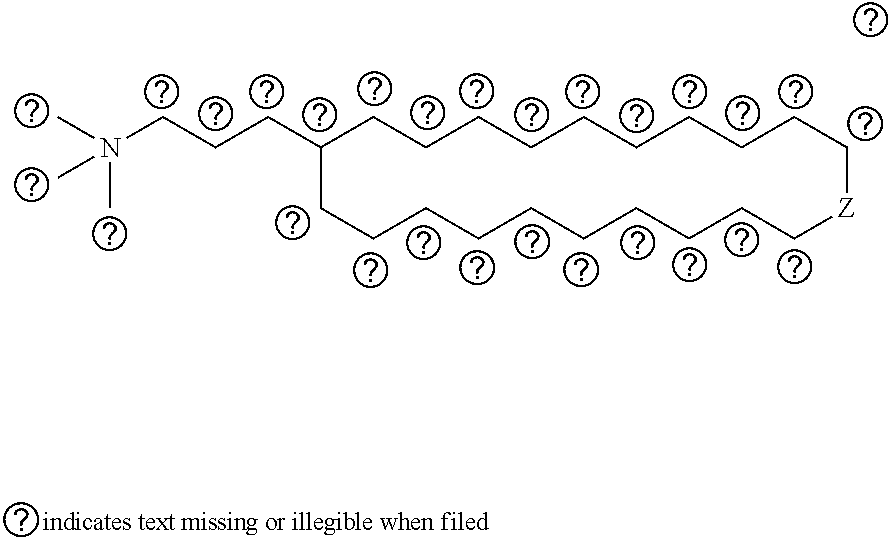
CN(CCCC1CCCCCCCCCC[Z]CCCCCCCCCC1)(C)C
